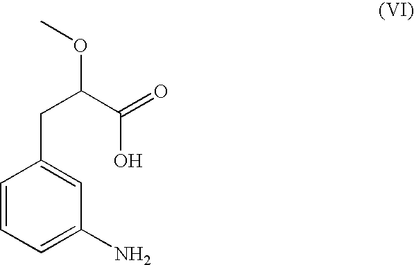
C1=CC=C(N)C=C1CC(OC)C(=O)O
